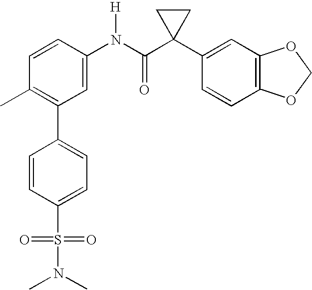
C1(N(C(C2(C3=CC4=C(C=C3)OCO4)CC2)=O)[H])=CC(C2=CC=C(S(=O)(=O)N(C)C)C=C2)=C(C)C=C1
